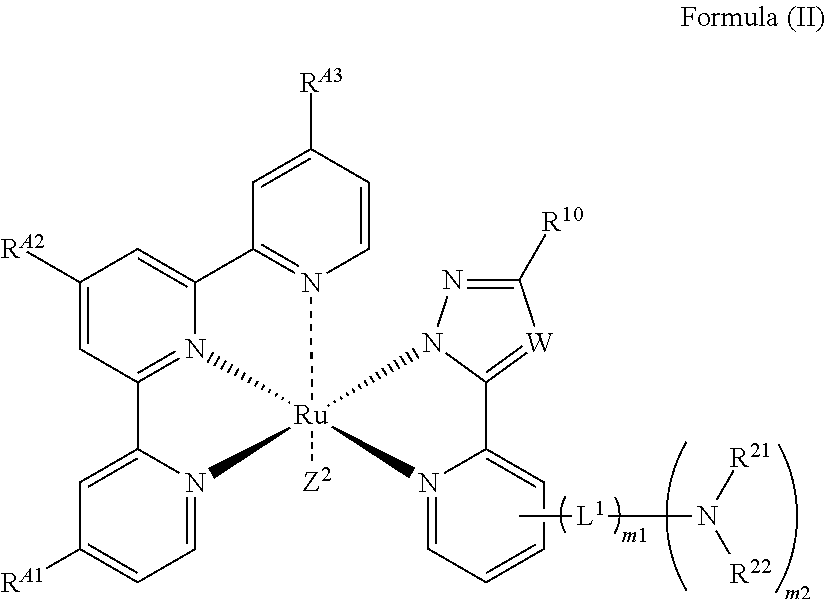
C1([RA2])=CC2=N3C(=C1)C1=N(C=CC([RA3])=C1)[Ru]31([Z2])(N3=CC=C([RA1])C=C23)N2N=C([R10])[W]=C2C2=CC=CC=N21.C[L1]N([R22])[R21]
